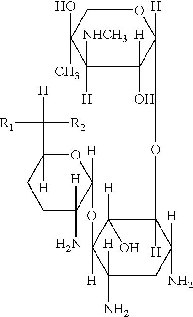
C1(O)(C)C([NHCH3])([H])C([H])(O)C([H])(OC2([H])C([H])(O)C(OC3([H])OC([H])(C([H])([R2])[R1])CCC3(N)[H])([H])C([H])(N)CC2([H])N)OC1
